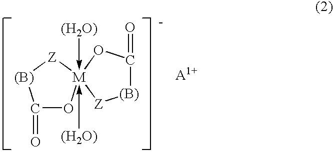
C1(=O)O[M]2(-[(H2O)])(-[(H2O)])([Z][(B)]1)OC(=O)[(B)][Z]2
